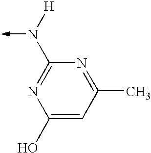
N(->C)([H])C1=NC(O)=CC(C)=N1
